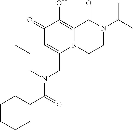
C1(=O)C=C(CN(C(C2CCCCC2)=O)CCC)N2C(=C1O)C(=O)N(C(C)C)CC2
